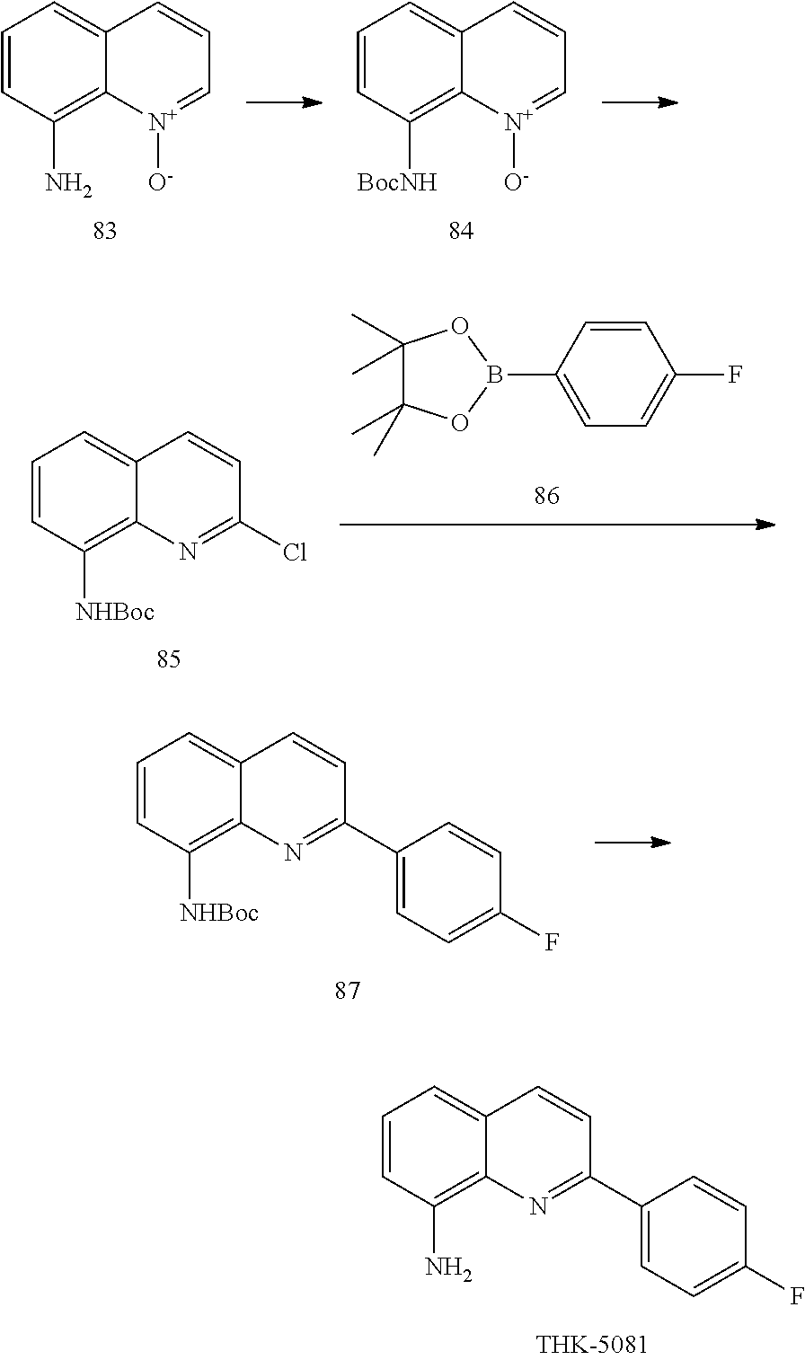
C1=CC(N)=C2C(=C1)C=CC=[N+]2[O-].C1=CC([BocNH])=C2C(=C1)C=CC=[N+]2[O-].B1(C2=CC=C(F)C=C2)OC(C)(C)C(C)(C)O1.C1=CC([NHBoc])=C2C(=C1)C=CC(Cl)=N2.C1=CC(N)=C2C(=C1)C=CC(C1=CC=C(F)C=C1)=N2.C1=CC([NHBoc])=C2C(=C1)C=CC(C1=CC=C(F)C=C1)=N2
